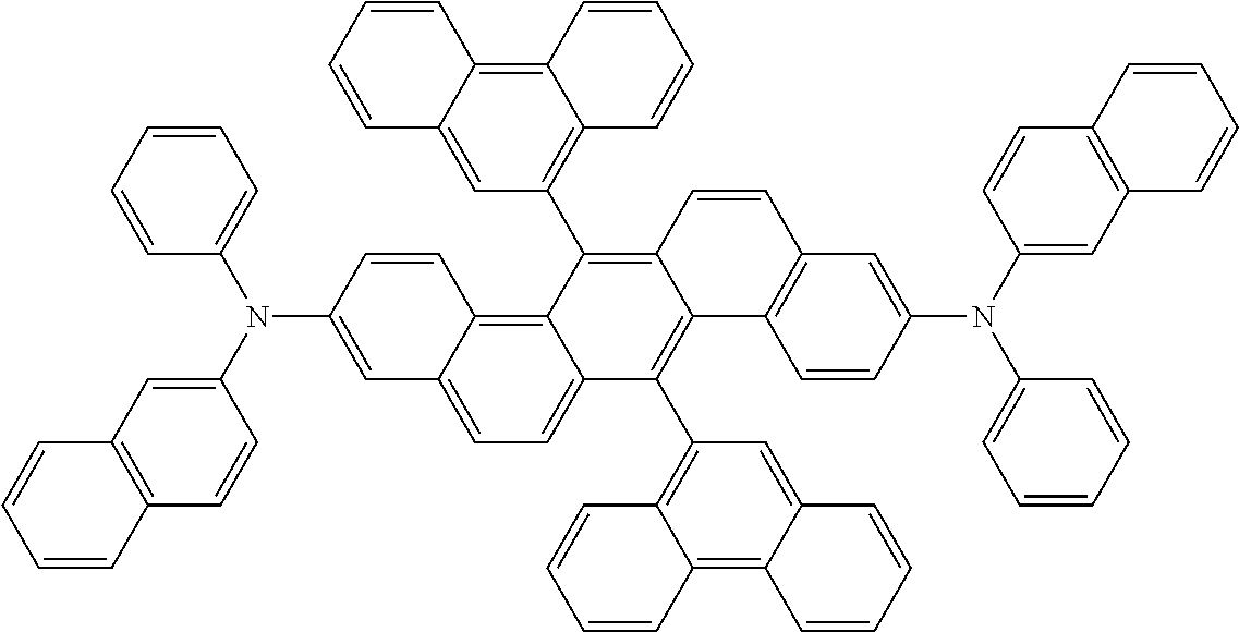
C1=C(N(C2=CC3=C(C=C2)C=CC=C3)C2=CC=CC=C2)C=CC2=C3C(=CC=C12)C(C1=C2C(=C4C(=C1)C=CC=C4)C=CC=C2)=C1C(=C3C2=C3C(=C4C(=C2)C=CC=C4)C=CC=C3)C=CC2=C1C=CC(N(C1=CC3=C(C=C1)C=CC=C3)C1=CC=CC=C1)=C2
